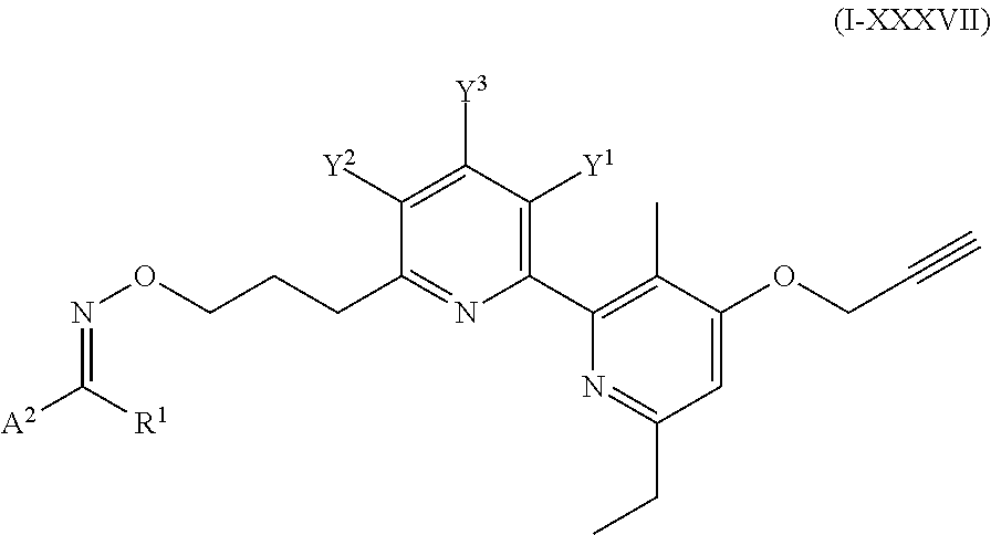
N1=C(CC)C=C(OCC#C)C(C)=C1C1=C([Y1])C([Y3])=C([Y2])C(CCCON=C([A2])[R1])=N1
